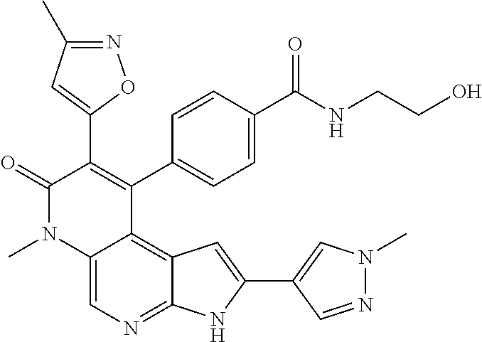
C12=CN=C3C(=C1C(C1=CC=C(C(NCCO)=O)C=C1)=C(C1=CC(C)=NO1)C(=O)N2C)C=C(C1=CN(C)N=C1)N3
